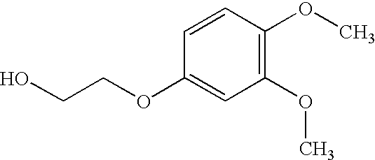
C1=CC(OC)=C(OC)C=C1OCCO
